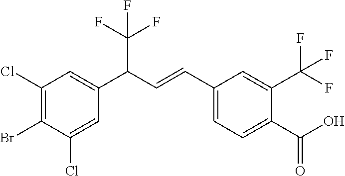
C1(Cl)=C(Br)C(Cl)=CC(C(C=CC2=CC=C(C(=O)O)C(C(F)(F)F)=C2)C(F)(F)F)=C1
